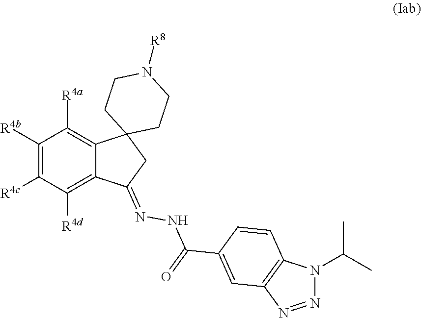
C1([R4b])=C([R4c])C([R4d])=C2C(=C1[R4a])C1(CC2=NNC(=O)C2=CC3=C(N(C(C)C)N=N3)C=C2)CCN([R8])CC1
